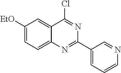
C1([EtO])=CC=C2C(=C1)C(Cl)=NC(C1=CC=CN=C1)=N2
